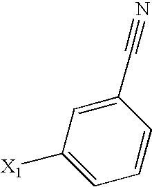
C1([X1])=CC=CC(C#N)=C1
